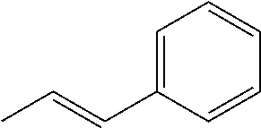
C1=C(C=CC)C=CC=C1
